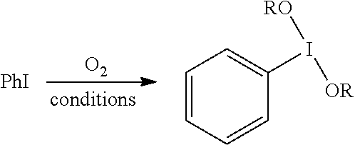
[PhI].[O2].C1=CC=CC(I([RO])[OR])=C1
